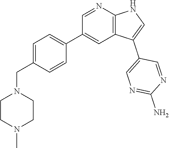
C1=C(CN2CCN(C)CC2)C=CC(C2=CC3=C(N=C2)NC=C3C2=CN=C(N)N=C2)=C1
